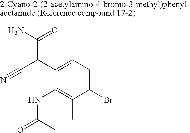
C1(Br)=CC=C(C(C#N)C(N)=O)C(NC(=O)C)=C1C
